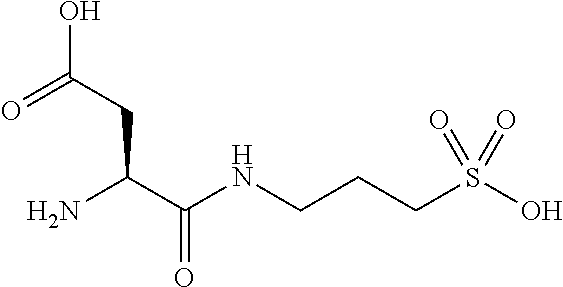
NC(C(NCCCS(O)(=O)=O)=O)CC(O)=O
